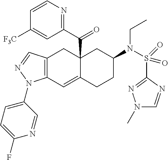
C12(C(C3=NC=CC([F3C])=C3)=O)C(=CC3=C(C1)C=NN3C1=CC=C(F)N=C1)CCC(N(S(C1=NN(C)C=N1)(=O)=O)CC)C2
